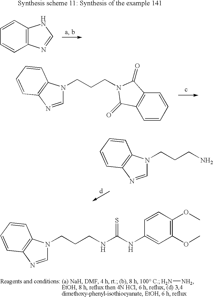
C1=NC2=C(N1CCCN1C(=O)C3=C(C=CC=C3)C1=O)C=CC=C2.C1=NC2=C(N1CCCN)C=CC=C2.C1=CC=CC2=C1NC=N2.N[NH2].C1=NC2=C(N1CCCNC(NC1=CC(OC)=C(OC)C=C1)=S)C=CC=C2
